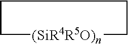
C1[(SiR4R5O)n]CCC1
